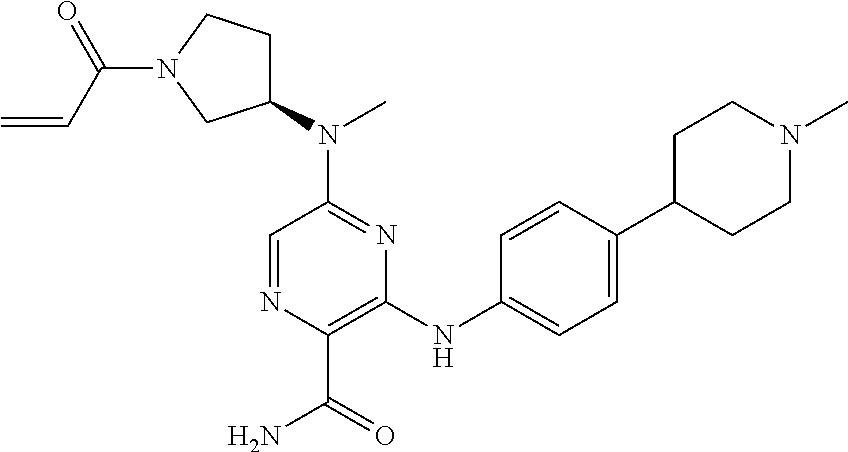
C1=NC(C(=O)N)=C(NC2=CC=C(C3CCN(C)CC3)C=C2)N=C1N(C1CCN(C(C=C)=O)C1)C
